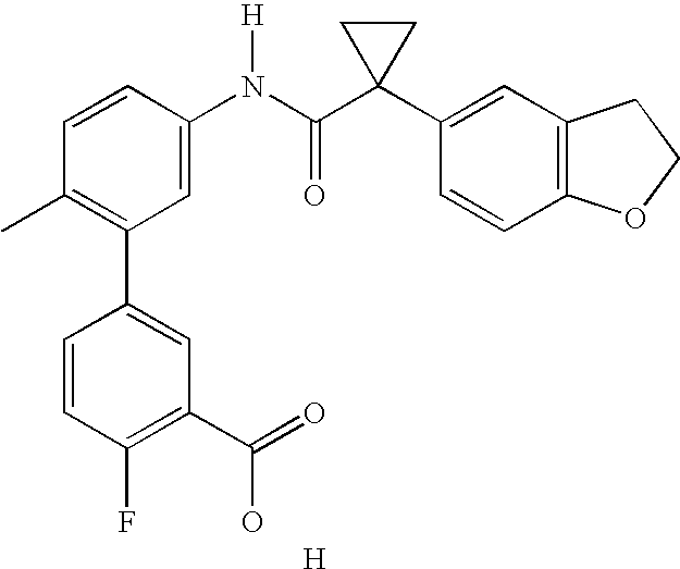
C1=CC(N(C(C2(C3=CC4=C(C=C3)OCC4)CC2)=O)[H])=CC(C2=CC(C(=O)O)=C(F)C=C2)=C1C.[H]
